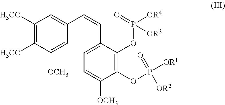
C1([H3CO])=C([H3CO])C([OCH3])=CC(C=CC2=CC=C([OCH3])C(OP(=O)([OR1])[OR2])=C2OP(=O)([OR4])[OR3])=C1
